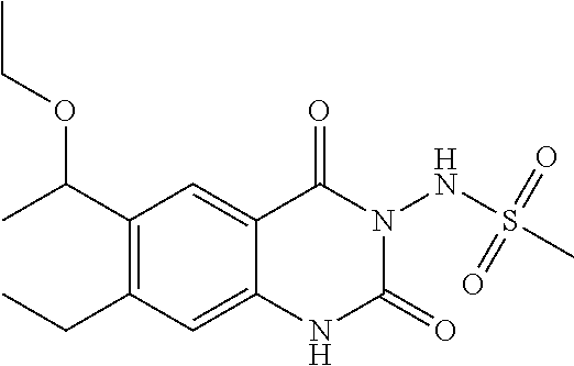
C1(C(OCC)C)=C(CC)C=C2C(=C1)C(=O)N(NS(C)(=O)=O)C(=O)N2
